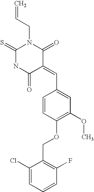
C=CCN1C(=S)NC(=O)C(=CC2=CC(OC)=C(OCC3=C(F)C=CC=C3Cl)C=C2)C1=O
